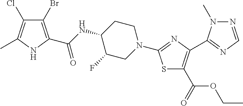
C1(Br)=C(C(NC2C(F)CN(C3=NC(C4=NC=NN4C)=C(C(=O)OCC)S3)CC2)=O)NC(C)=C1Cl
